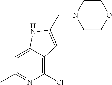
C1COCCN1CC1=CC2=C(Cl)N=C(C)C=C2N1
